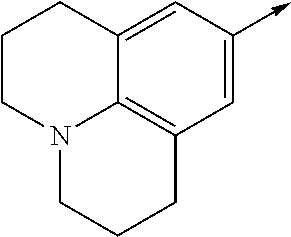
C1CN2C3=C(C=C(->C)C=C3C1)CCC2
